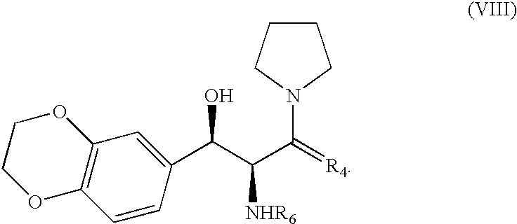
C12=C(C=CC(C(C([NHR6])C(=[R4])N3CCCC3)O)=C1)OCCO2
